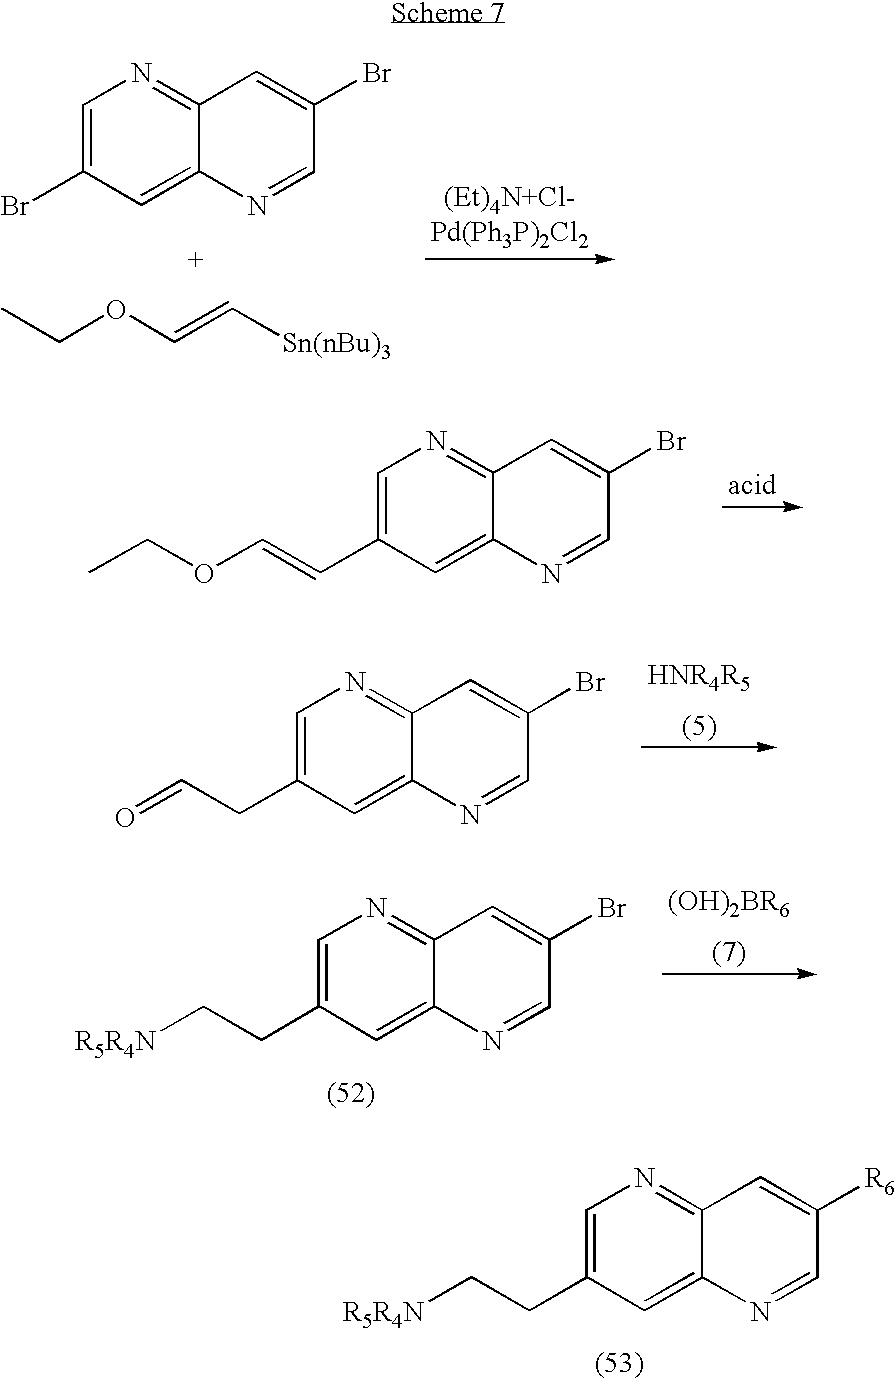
C1=C(CC[R5R4N])C=C2C(=N1)C=C([R6])C=N2.C1=C(Br)C=C2C(=N1)C=C(Br)C=N2.CCOC=C[Sn(nBu)3].[(Et)4N+Cl-Pd(Ph3P)2Cl2].C1=C(C=COCC)C=C2C(=N1)C=C(Br)C=N2.C1=C(CC=O)C=C2C(=N1)C=C(Br)C=N2.C1=C(CC[R5R4N])C=C2C(=N1)C=C(Br)C=N2
